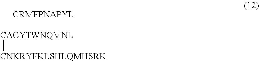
[CRMFPNAPYL][CACYTWNQMNL][CNKRYFKLSHLQMHSRK]
